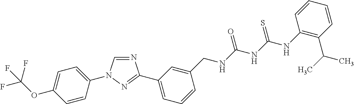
N1=CN(C2=CC=C(OC(F)(F)F)C=C2)N=C1C1=CC=CC(CNC(NC(NC2=C(C(C)C)C=CC=C2)=S)=O)=C1
